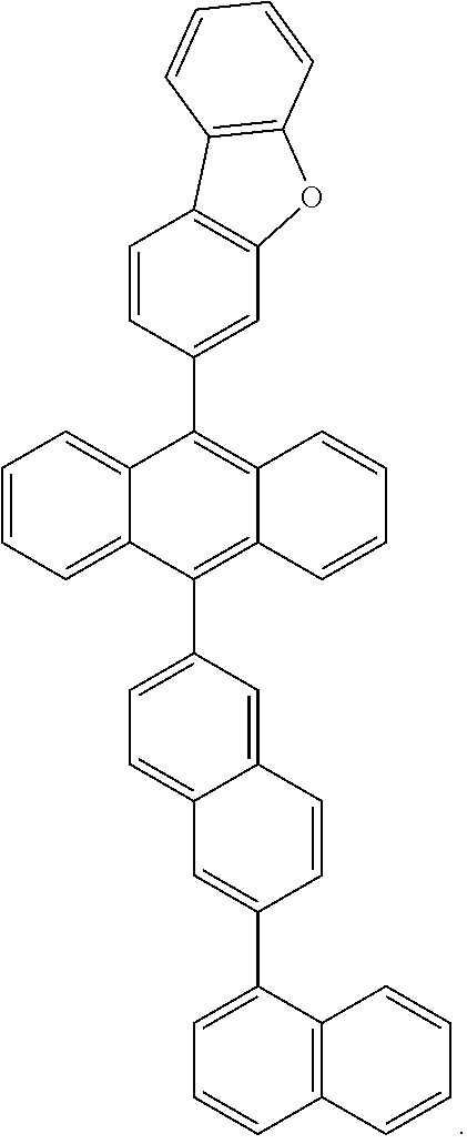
C1=CC=C2C(=C1)C(C1=CC3=C(C=C1)C1=C(O3)C=CC=C1)=C1C(=C2C2=CC=C3C(=C2)C=CC(C2=CC=CC4=C2C=CC=C4)=C3)C=CC=C1
